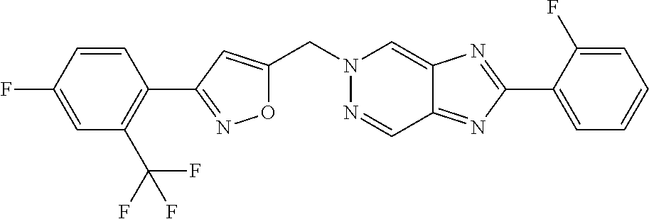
O1C(CN2N=CC3=NC(C4=CC=CC=C4F)=NC3=C2)=CC(C2=C(C(F)(F)F)C=C(F)C=C2)=N1
